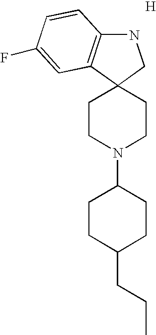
C1CN(C2CCC(CCC)CC2)CCC12CNC1=C2C=C(F)C=C1.[H]
